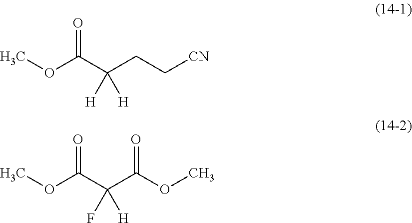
COC(C(CC[CN])([H])[H])=O.COC(C(C(OC)=O)(F)[H])=O
